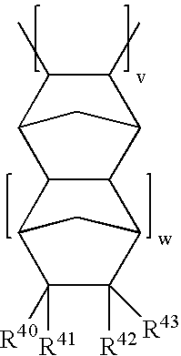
C1(C)C(C)C2C3C(C1C2)C1C([R43])([R42])C([R40])([R41])C3C1
